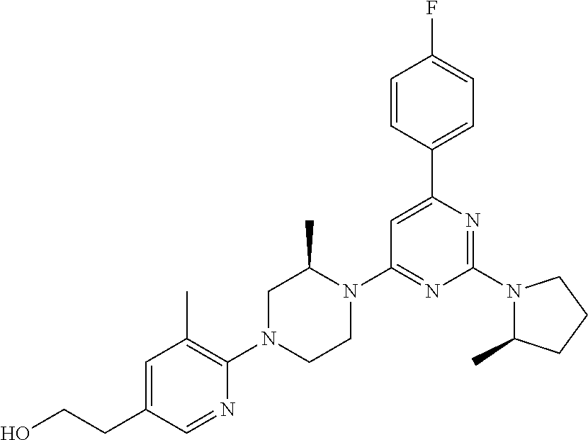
N1(C2=NC(C3=CC=C(F)C=C3)=CC(N3C(C)CN(C4=C(C)C=C(CCO)C=N4)CC3)=N2)C(C)CCC1
